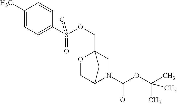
C1(C)=CC=C(S(=O)(=O)OCC23OCC(N(C(=O)OC(C)(C)C)C2)C3)C=C1
